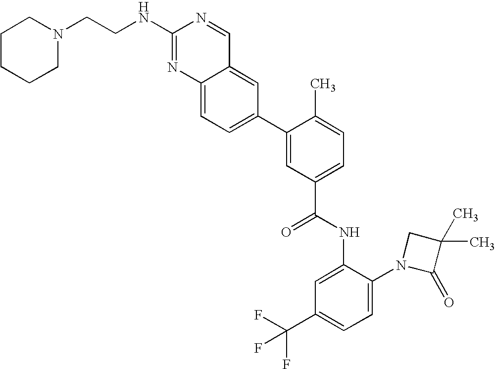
C12=CC=C(C3=CC(C(=O)NC4=CC(C(F)(F)F)=CC=C4N4C(=O)C(C)(C)C4)=CC=C3C)C=C1C=NC(NCCN1CCCCC1)=N2
